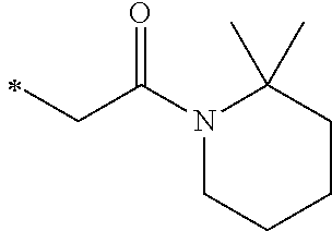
C(C)C(=O)N1CCCCC1(C)C
